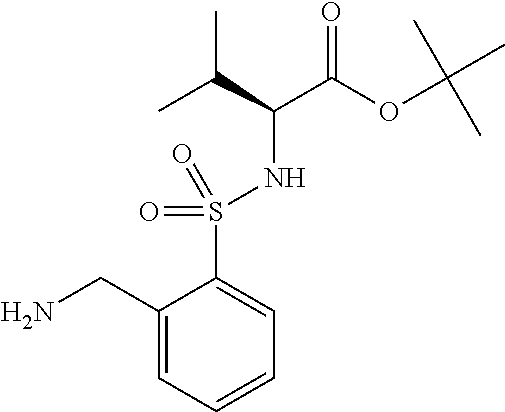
C1(CN)=CC=CC=C1S(=O)(=O)NC(C(OC(C)(C)C)=O)C(C)C
